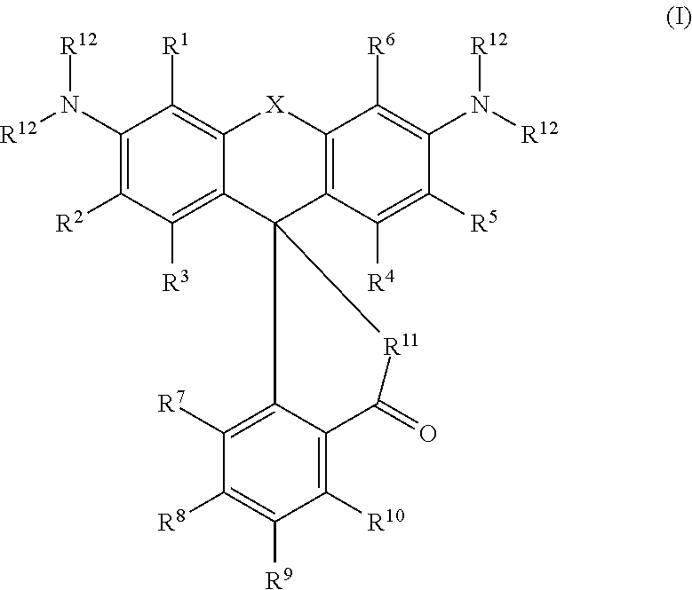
C1(N([R12])[R12])=C([R2])C([R3])=C2C(=C1[R1])[X]C1=C(C23C2=C([R7])C([R8])=C([R9])C([R10])=C2C(=O)[R11]3)C([R4])=C([R5])C(N([R12])[R12])=C1[R6]
